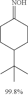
C1CC(C(C)(C)C)CCC1=[NOH]
